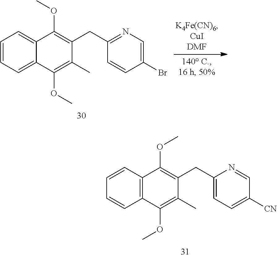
O(C)C1=C(CC2=NC=C(Br)C=C2)C(C)=C(OC)C2=CC=CC=C12.COC1=C(C)C(CC2=CC=C([CN])C=N2)=C(OC)C2=C1C=CC=C2
